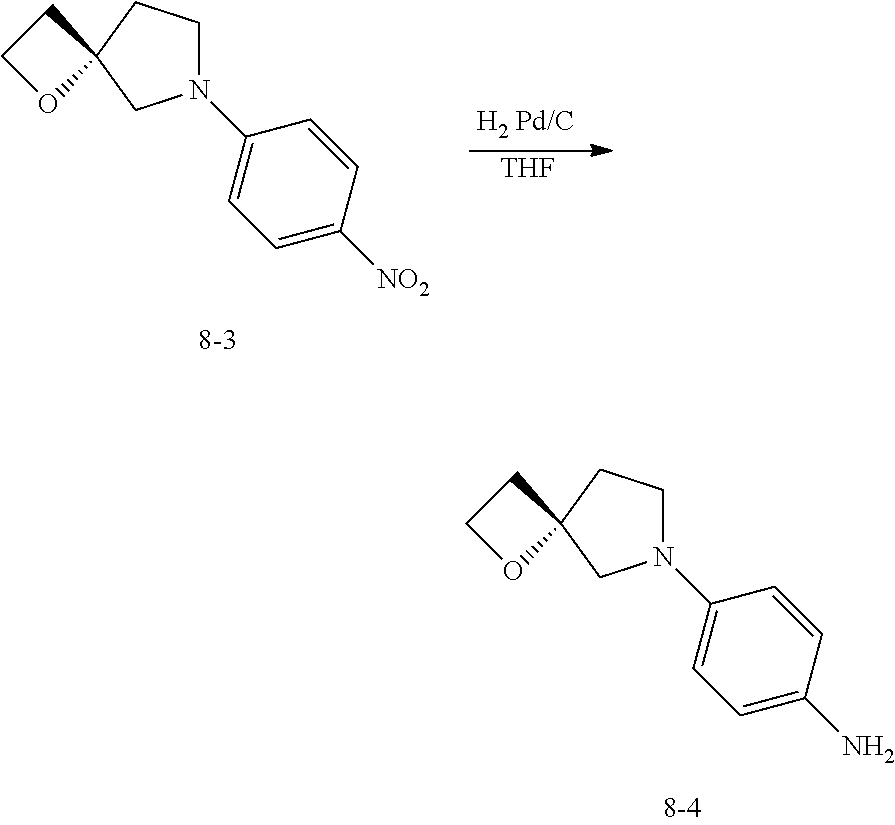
N1(C2=CC=C(N)C=C2)CCC2(C1)CCO2.N1(C2=CC=C([NO2])C=C2)CCC2(C1)CCO2.[THF]
